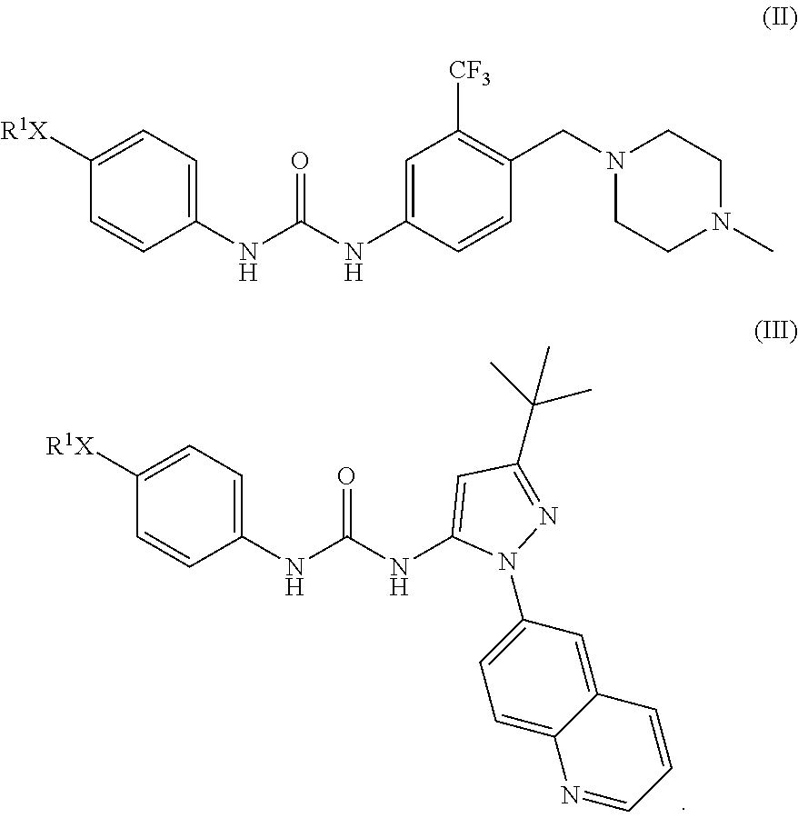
C1([R1X])=CC=C(NC(NC2=CC(C(C)(C)C)=NN2C2=CC=C3C(=C2)C=CC=N3)=O)C=C1.C1([R1X])=CC=C(NC(NC2=CC([CF3])=C(CN3CCN(C)CC3)C=C2)=O)C=C1
